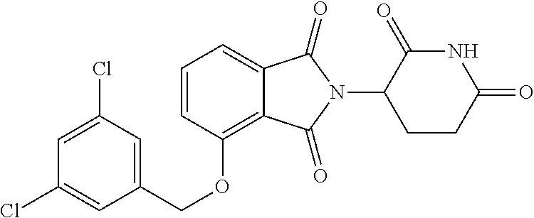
C1=C(Cl)C=C(COC2=C3C(=CC=C2)C(=O)N(C2CCC(=O)NC2=O)C3=O)C=C1Cl
